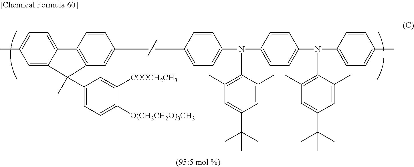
C12=CC=C(C)C=C1C(C)(C1=CC=C([O(CH2CH2O)3CH3])C([COOCH2CH3])=C1)C1=C2C=CC(C)=C1.C1(C)=CC=C(N(C2=CC=C(N(C3=CC=C(C)C=C3)C3=C(C)C=C(C(C)(C)C)C=C3C)C=C2)C2=C(C)C=C(C(C)(C)C)C=C2C)C=C1
